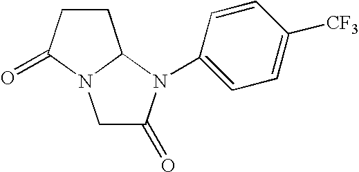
C1C(=O)N(C2=CC=C([CF3])C=C2)C2N1C(=O)CC2
